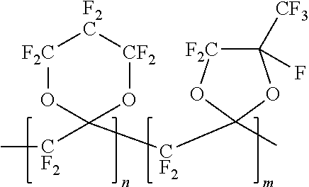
[F2C]1OC([CF2]C)([CF2]C2(C)O[F2C]C([CF3])(F)O2)O[CF2][F2C]1
